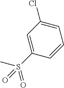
C1=C(Cl)C=C(S(C)(=O)=O)C=C1
